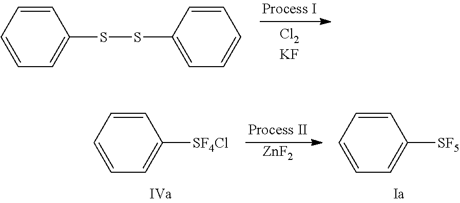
C1=CC=CC(SSC2=CC=CC=C2)=C1.C1=CC=CC([SF4Cl])=C1.[ZnF2].C1=CC=CC([SF5])=C1
